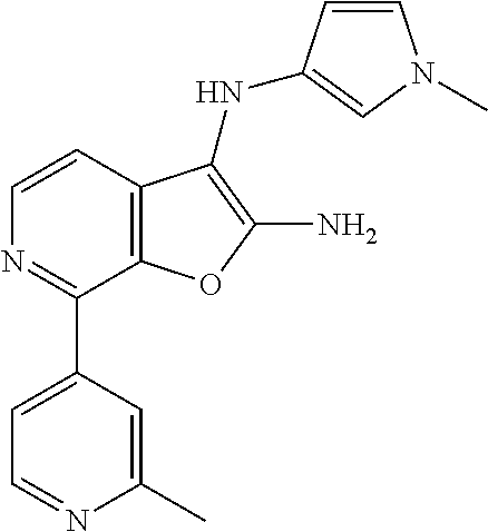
C1=CC2=C(C(C3=CC=NC(C)=C3)=N1)OC(N)=C2NC1=CN(C)C=C1
